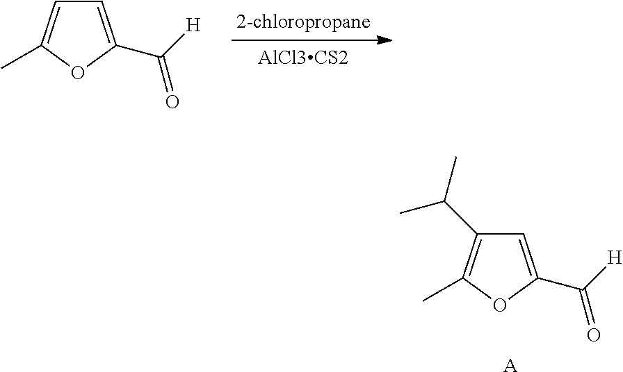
C1=C(C(=O)[H])OC(C)=C1.C1=C(C(=O)[H])OC(C)=C1C(C)C.[A]
